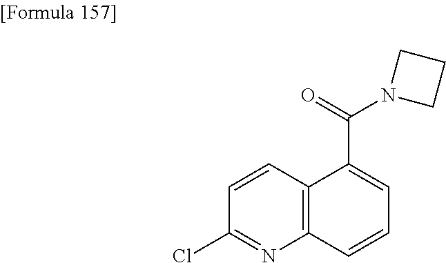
C1(Cl)=NC2=C(C=C1)C(C(=O)N1CCC1)=CC=C2
